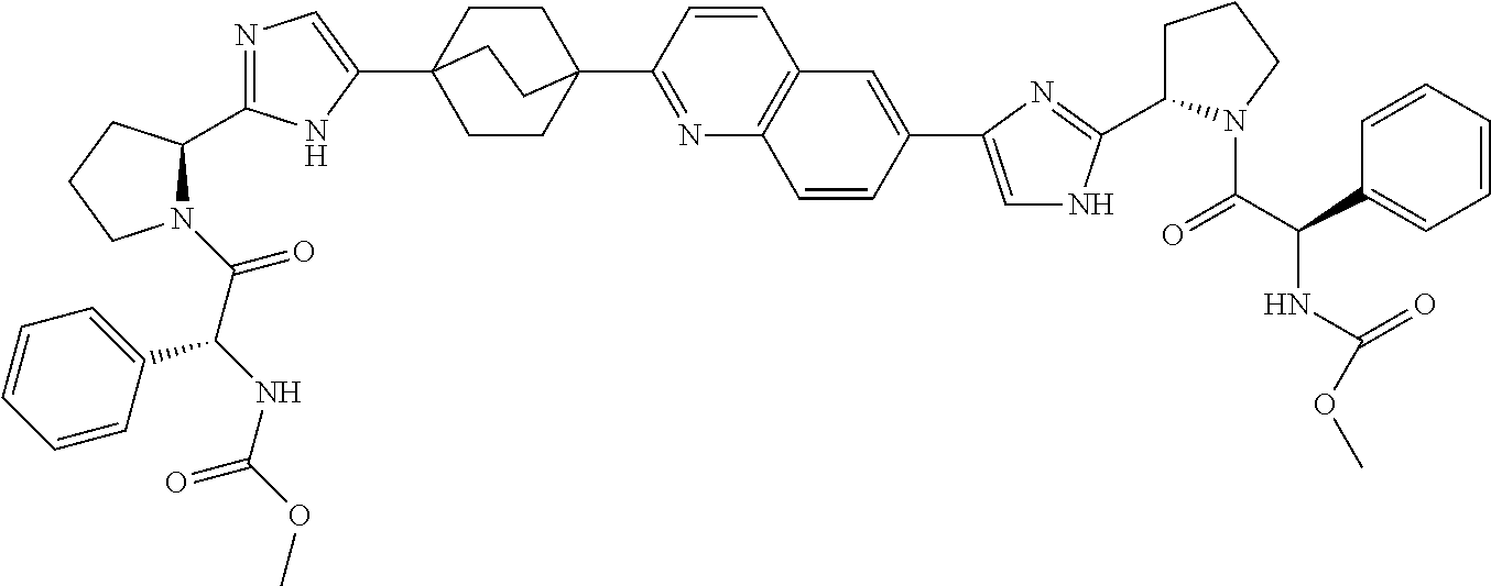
C(=O)(C(NC(=O)OC)C1=CC=CC=C1)N1C(C2=NC=C(C34CCC(C5=NC6=C(C=C5)C=C(C5=CNC(C7CCCN7C(C(C7=CC=CC=C7)NC(OC)=O)=O)=N5)C=C6)(CC3)CC4)N2)CCC1
